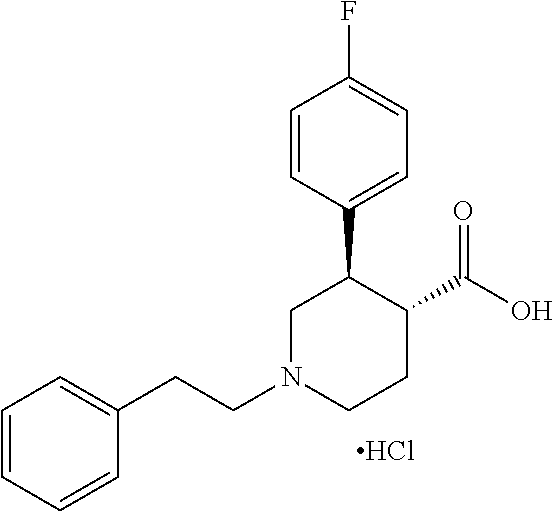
C1=CC(C2CN(CCC3=CC=CC=C3)CCC2C(O)=O)=CC=C1F.Cl
